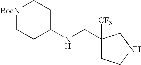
C1([CF3])(CNC2CC[BocN]CC2)CCNC1
